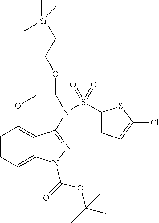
C1=CC=C2C(=C1OC)C(N(S(C1=CC=C(Cl)S1)(=O)=O)COCC[Si](C)(C)C)=NN2C(OC(C)(C)C)=O
